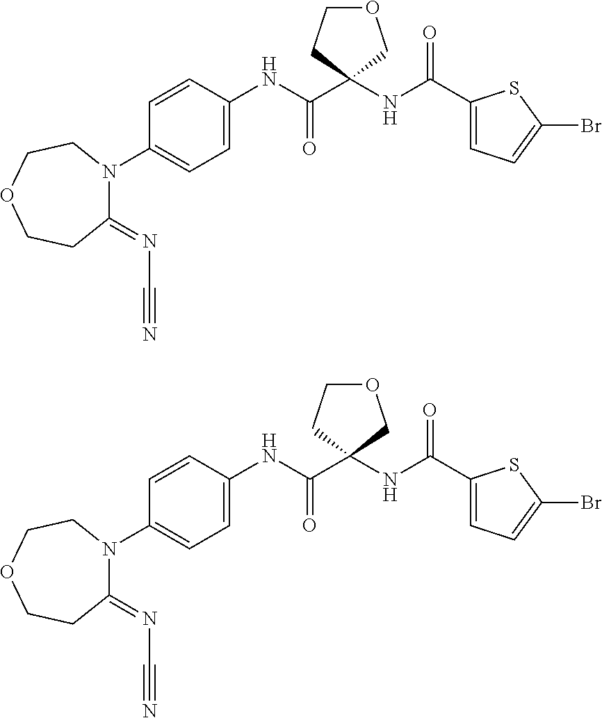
N(C(=O)C1(NC(C2=CC=C(Br)S2)=O)COCC1)C1=CC=C(N2C(=NC#N)CCOCC2)C=C1.N(C(=O)C1(NC(C2=CC=C(Br)S2)=O)COCC1)C1=CC=C(N2C(=NC#N)CCOCC2)C=C1
